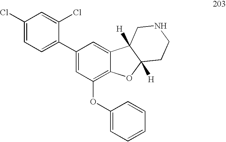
C1(Cl)=CC=C(C2=CC(OC3=CC=CC=C3)=C3C(=C2)C2([H])C([H])(O3)CCNC2)C(Cl)=C1
